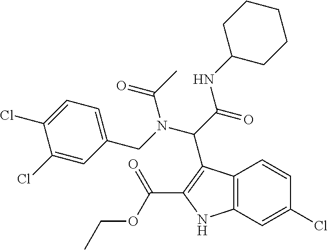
C12=C(NC(C(OCC)=O)=C1C(C(NC1CCCCC1)=O)N(C(=O)C)CC1=CC=C(Cl)C(Cl)=C1)C=C(Cl)C=C2
